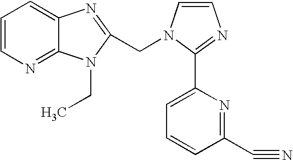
C1=CN=C2C(=C1)N=C(CN1C=CN=C1C1=CC=CC(C#N)=N1)N2CC
